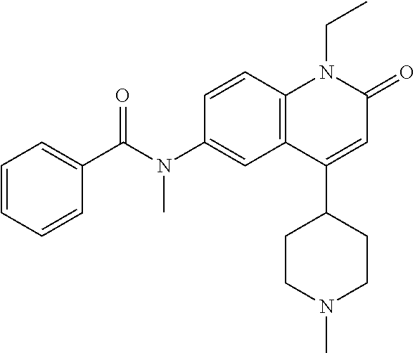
N(C1=CC2=C(C=C1)N(CC)C(=O)C=C2C1CCN(C)CC1)(C(C1=CC=CC=C1)=O)C
